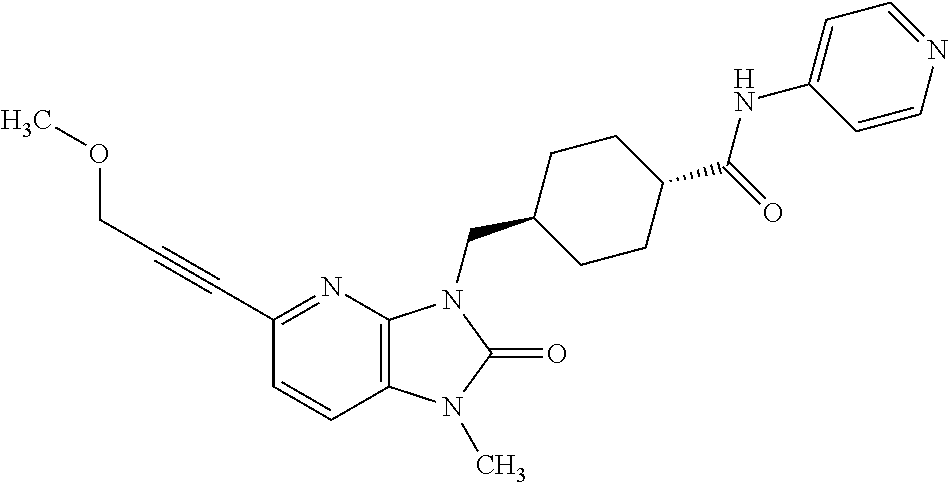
C1(C#CCOC)=NC2=C(C=C1)N(C)C(=O)N2CC1CCC(C(=O)NC2=CC=NC=C2)CC1
